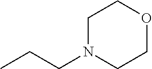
CCCN1CCOCC1
